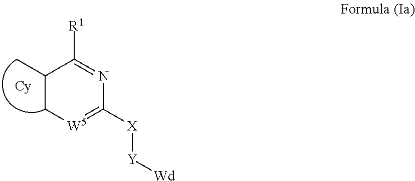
C1(C)C[W5]=C([X][Y][Wd])N=C1[R1]
